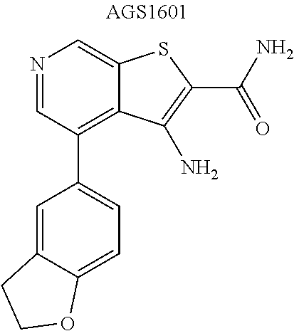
N1=CC(C2=CC=C3C(=C2)CCO3)=C2C(=C1)SC(C(N)=O)=C2N
